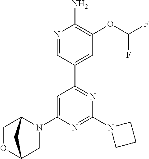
N1=CC(C2=NC(N3CCC3)=NC(N3C4COC(C3)C4)=C2)=CC(OC(F)F)=C1N
